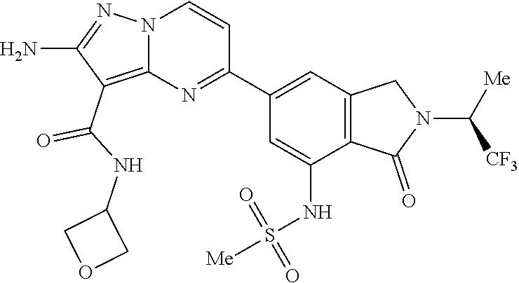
C(C1=C2N(N=C1N)C=CC(C1=CC3=C(C(NS(=O)(=O)[Me])=C1)C(=O)N(C([CF3])[Me])C3)=N2)(=O)NC1COC1
